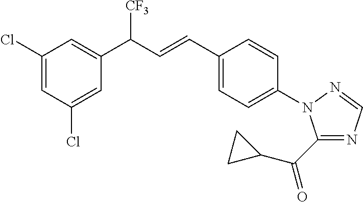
C1(Cl)=CC(Cl)=CC(C(C=CC2=CC=C(N3C(C(C4CC4)=O)=NC=N3)C=C2)[CF3])=C1
